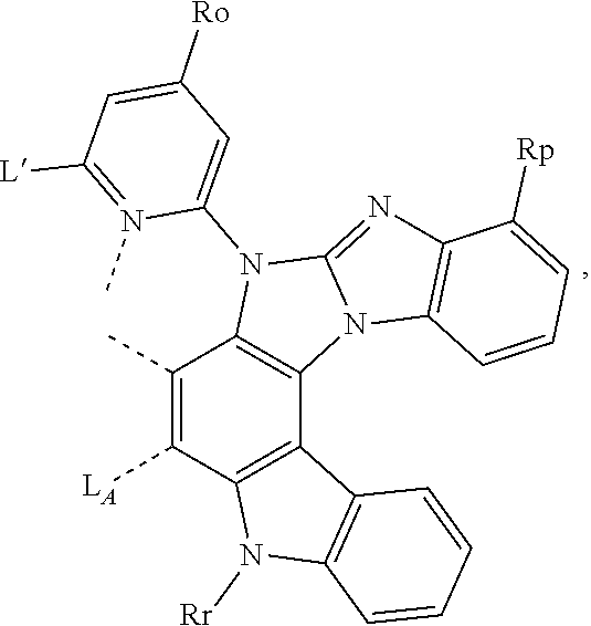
C1([L])=N(C)C(N2C3=NC4=C(C=CC=C4[Rp])N3C3=C2C(C)=C([LA])C2=C3C3=C(N2[Rr])C=CC=C3)=CC([Ro])=C1
